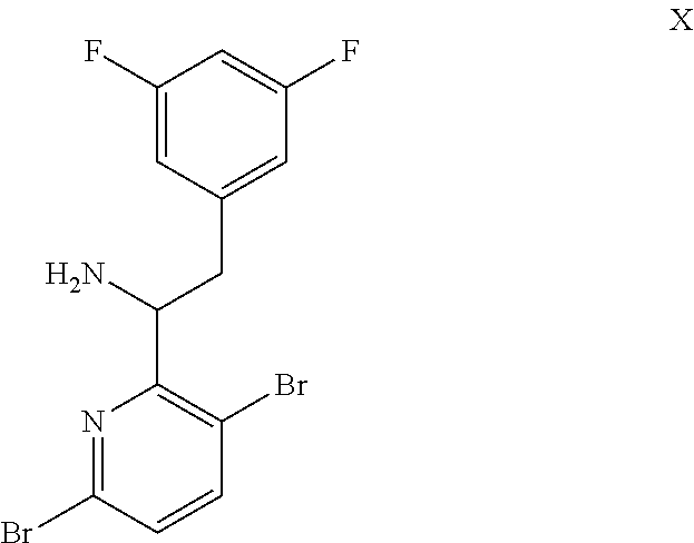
C1(C(CC2=CC(F)=CC(F)=C2)N)=C(Br)C=CC(Br)=N1
